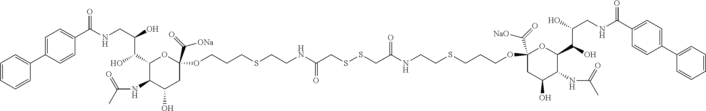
N(CC(O)C(C1C(NC(C)=O)C(O)CC(OCCCSCCNC(CSSCC(NCCSCCCOC2(C(=O)[NaO])CC(O)C(NC(C)=O)C(C(O)C(O)CNC(C3=CC=C(C4=CC=CC=C4)C=C3)=O)O2)=O)=O)(C(=O)[ONa])O1)O)C(C1=CC=C(C2=CC=CC=C2)C=C1)=O
